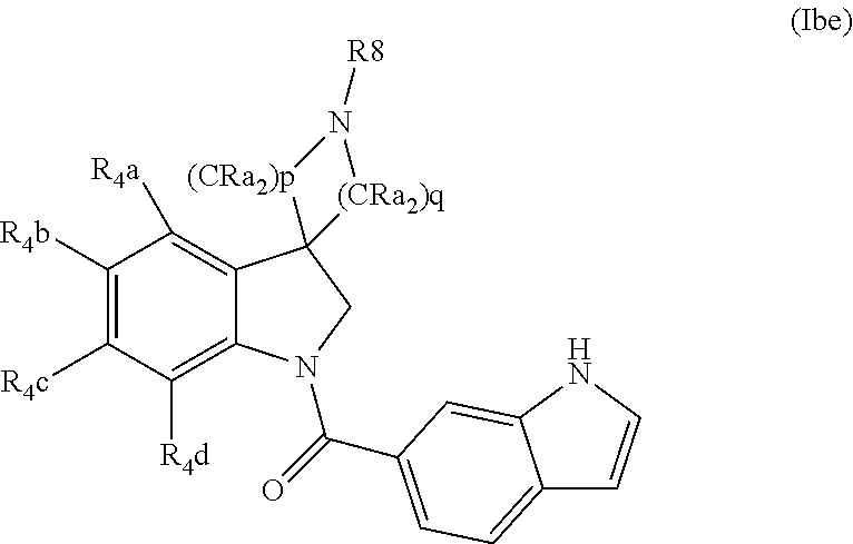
C1([R4b])=C([R4c])C([R4d])=C2C(=C1[R4a])C1(CN2C(=O)C2=CC=C3C=CNC3=C2)[(CRa2)p]N([R8])[(CRa2)q]1
